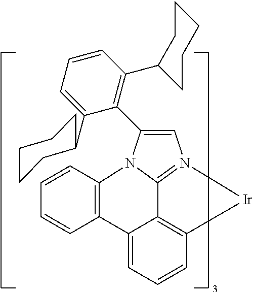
C12=N3C=C(C4=C(C5CCCCC5)C=CC=C4C4CCCCC4)N1C1=C(C4=CC=CC(=C24)[Ir]3)C=CC=C1
